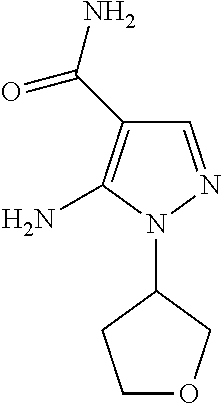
C1(N2N=CC(C(N)=O)=C2N)CCOC1
